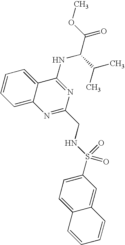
C1=CC=C2C(=C1)C(NC(C(OC)=O)C(C)C)=NC(CNS(=O)(=O)C1=CC=C3C(=C1)C=CC=C3)=N2
